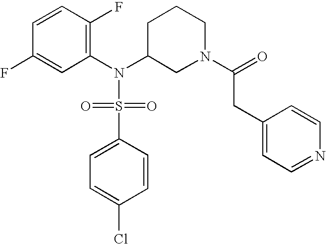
C1=CC(F)=C(N(C2CN(C(CC3=CC=NC=C3)=O)CCC2)S(=O)(=O)C2=CC=C(Cl)C=C2)C=C1F
